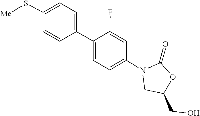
O=C1OC(CO)CN1C1=CC=C(C2=CC=C(S[Me])C=C2)C(F)=C1
